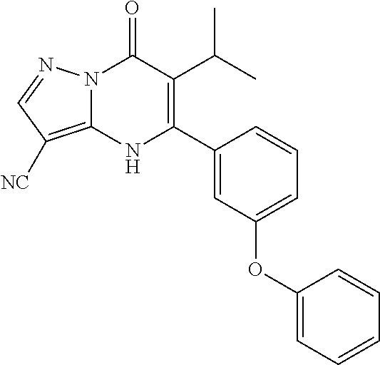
N12C(=C([NC])C=N1)NC(C1=CC(OC3=CC=CC=C3)=CC=C1)=C(C(C)C)C2=O
